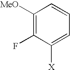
C1([MeO])=C(F)C([X])=CC=C1
